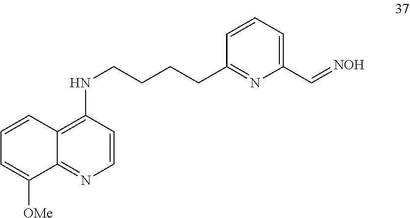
C1=CC2=C(NCCCCC3=NC(C=[NOH])=CC=C3)C=CN=C2C([OMe])=C1
